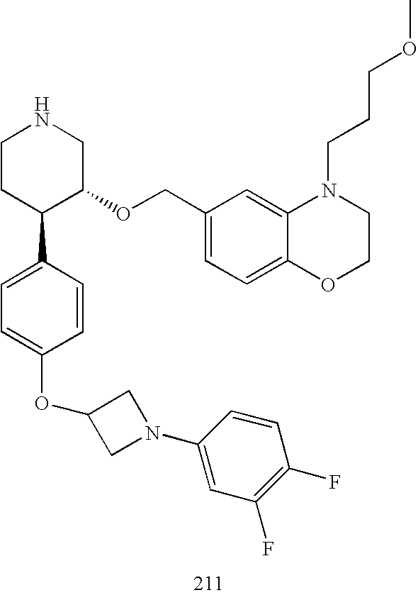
C1CC(C2=CC=C(OC3CN(C4=CC(F)=C(F)C=C4)C3)C=C2)C(OCC2=CC=C3C(=C2)N(CCCOC)CCO3)CN1
